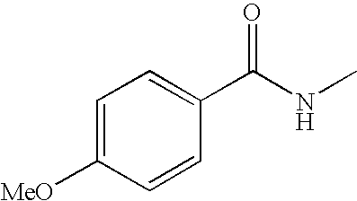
C1=C([MeO])C=CC(C(NC)=O)=C1
